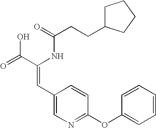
C(=O)(NC(C(=O)O)=CC1=CN=C(OC2=CC=CC=C2)C=C1)CCC1CCCC1
